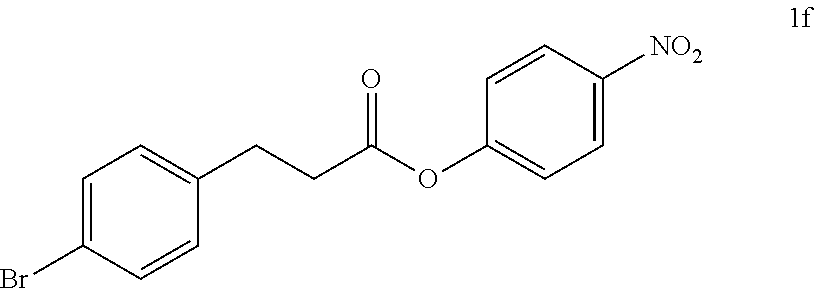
C1=C(Br)C=CC(CCC(OC2=CC=C([NO2])C=C2)=O)=C1
